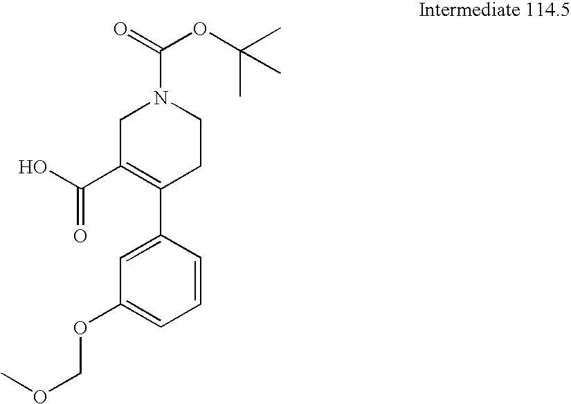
OC(=O)C1=C(C2=CC(OCOC)=CC=C2)CCN(C(=O)OC(C)(C)C)C1
